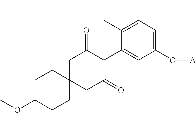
C1C2(CC(=O)C(C3=CC(O[A])=CC=C3CC)C1=O)CCC(OC)CC2
